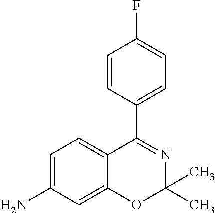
C1=C(N)C=C2C(=C1)C(C1=CC=C(F)C=C1)=NC(C)(C)O2
